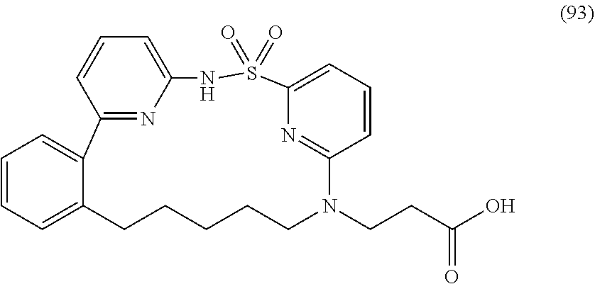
O=S1(=O)C2=CC=CC(=N2)N(CCC(O)=O)CCCCCC2=CC=CC=C2C2=NC(=CC=C2)N1
